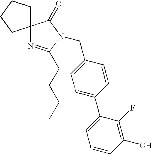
C1(CN2C(CCCC)=NC3(C2=O)CCCC3)=CC=C(C2=CC=CC(O)=C2F)C=C1
